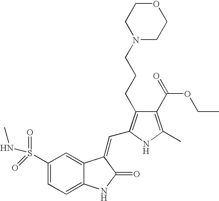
C1(S(=O)(NC)=O)=CC=C2C(=C1)C(=CC1=C(CCCN3CCOCC3)C(C(OCC)=O)=C(C)N1)C(=O)N2
